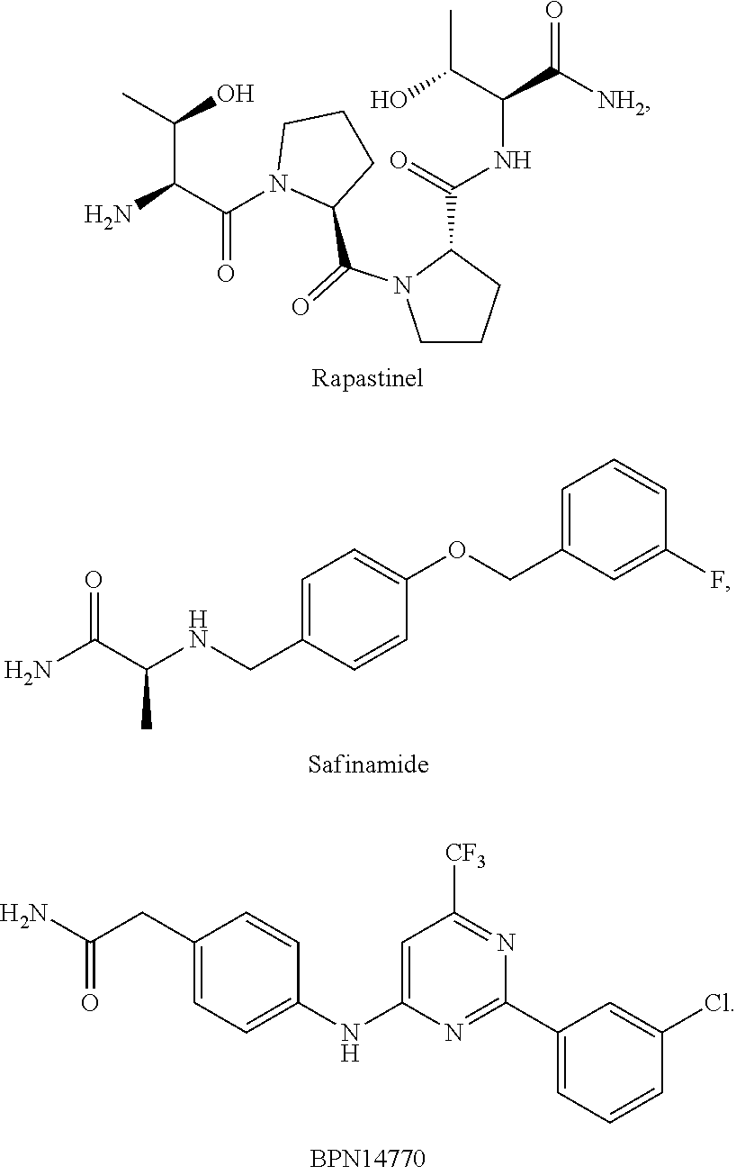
NC(C(N1C(C(=O)N2CCCC2C(=O)NC(C([NH2])=O)C(O)C)CCC1)=O)C(C)O.C1=C(CNC(C(N)=O)C)C=CC(OCC2=CC=CC(F)=C2)=C1.C1(CC(N)=O)=CC=C(NC2=CC([CF3])=NC(C3=CC=CC(Cl)=C3)=N2)C=C1
